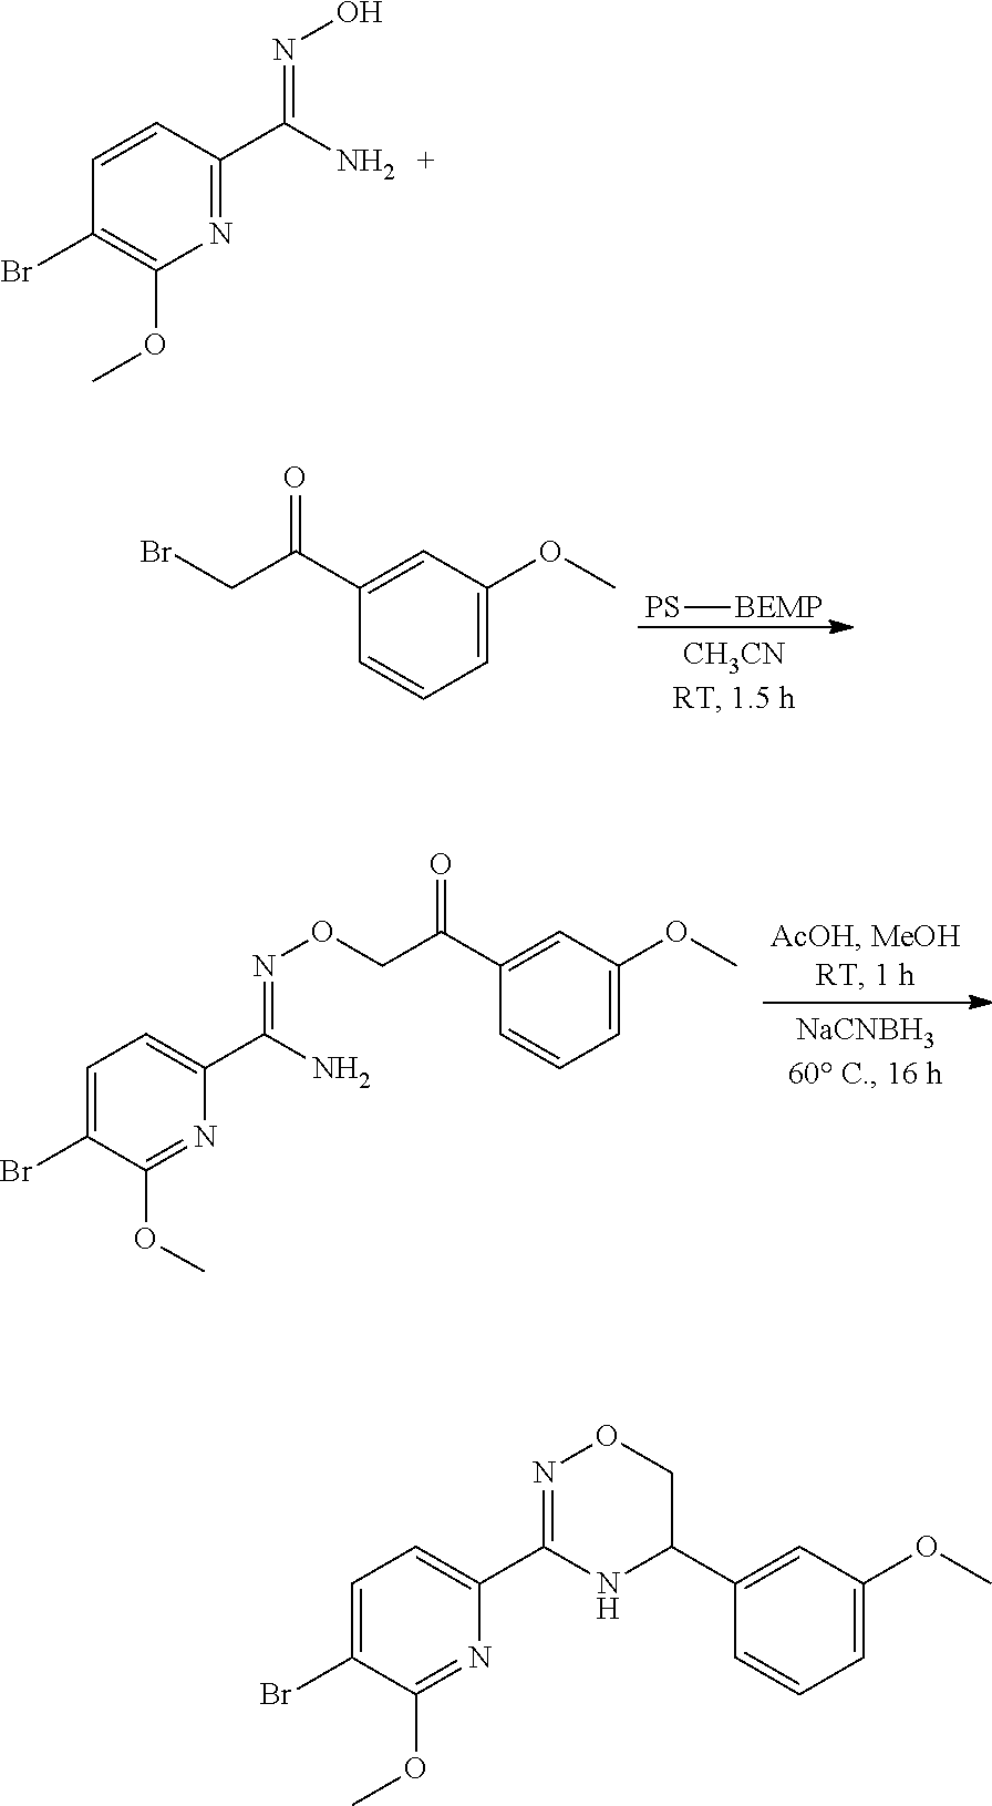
C1(C(CBr)=O)=CC(OC)=CC=C1.[PS][BEMP].N1=C(OC)C(Br)=CC=C1C(N)=NOCC(C1=CC(OC)=CC=C1)=O.N1=C(C(N)=NO)C=CC(Br)=C1OC.N1=C(OC)C(Br)=CC=C1C1=NOCC(C2=CC(OC)=CC=C2)N1
